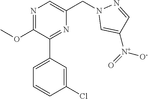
C1(OC)=NC=C(CN2C=C([N+]([O-])=O)C=N2)N=C1C1=CC=CC(Cl)=C1
